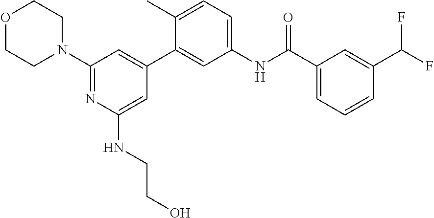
C1(N2CCOCC2)=NC(NCCO)=CC(C2=CC(NC(C3=CC=CC(C(F)F)=C3)=O)=CC=C2C)=C1
